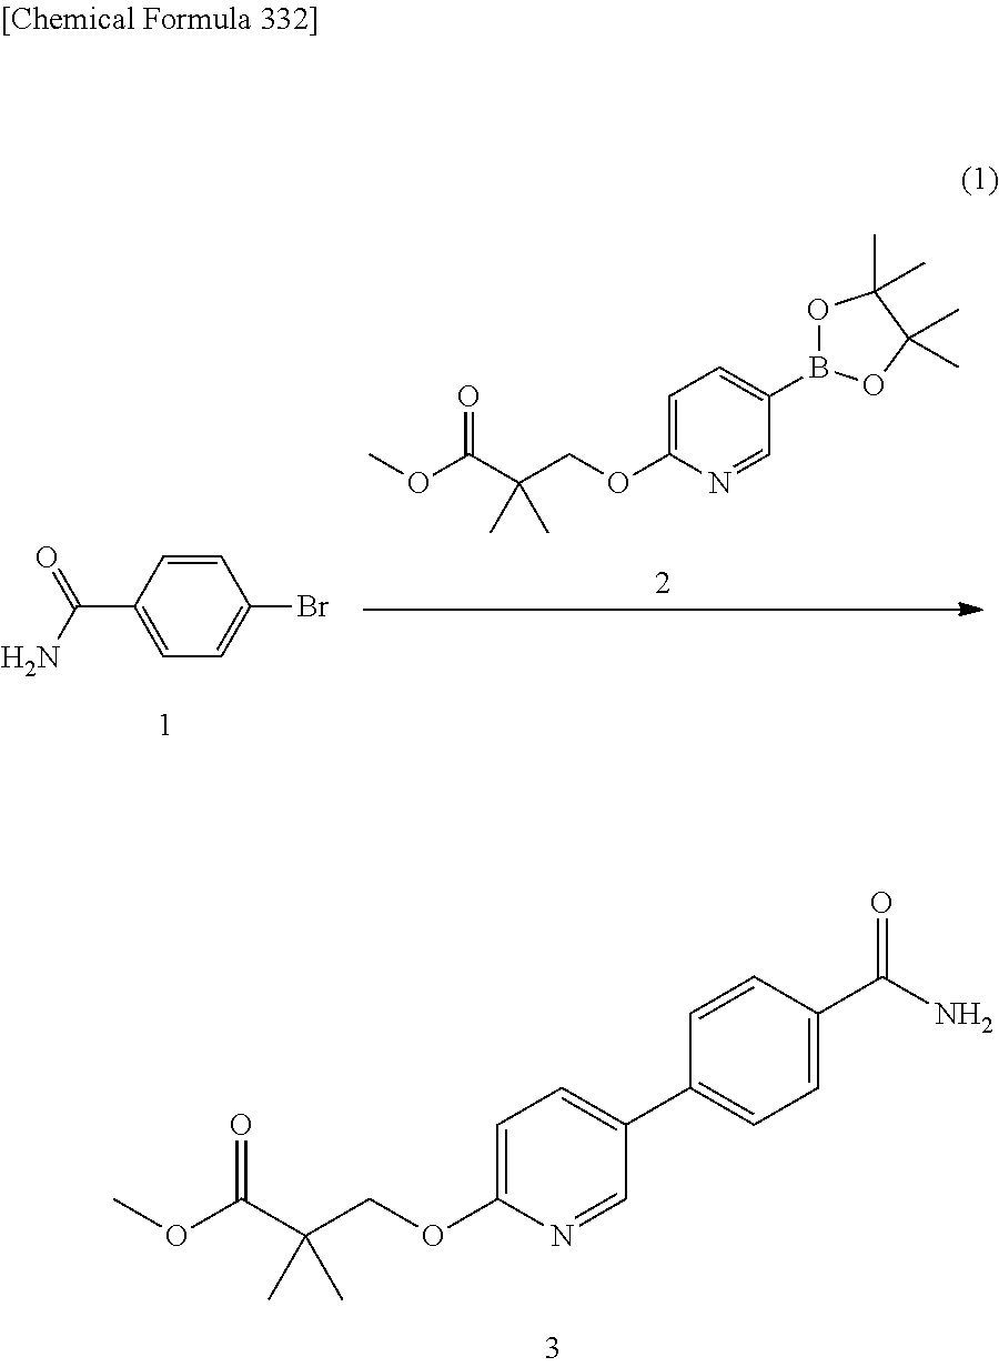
C1=C(OCC(C(OC)=O)(C)C)N=CC(B2OC(C)(C)C(C)(C)O2)=C1.C1=CC(C(N)=O)=CC=C1Br.C1=C(C(N)=O)C=CC(C2=CC=C(OCC(C(OC)=O)(C)C)N=C2)=C1
